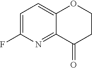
C1=C(F)N=C2C(=C1)OCCC2=O
